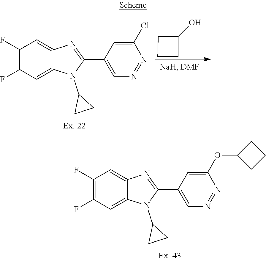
C1CCC1O.C1(F)=C(F)C=C2C(=C1)N=C(C1=CN=NC(Cl)=C1)N2C1CC1.C1(F)=C(F)C=C2C(=C1)N=C(C1=CN=NC(OC3CCC3)=C1)N2C1CC1
